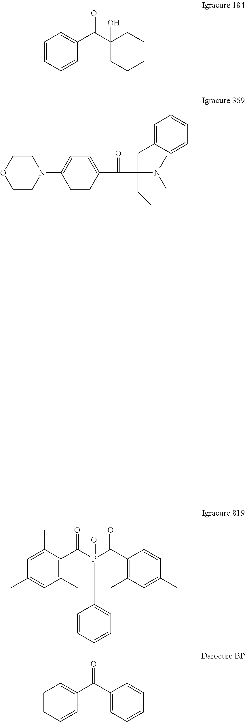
C1=C(C)C(C(P(C2=CC=CC=C2)(C(C2=C(C)C=C(C)C=C2C)=O)=O)=O)=C(C)C=C1C.C1=C(C(C2=CC=CC=C2)=O)C=CC=C1.C1=C(C(C2(O)CCCCC2)=O)C=CC=C1.C1OCCN(C2=CC=C(C(=O)C(CC3=CC=CC=C3)(CC)N(C)C)C=C2)C1
